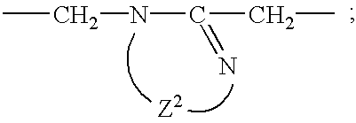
CCNC(CC)=N
